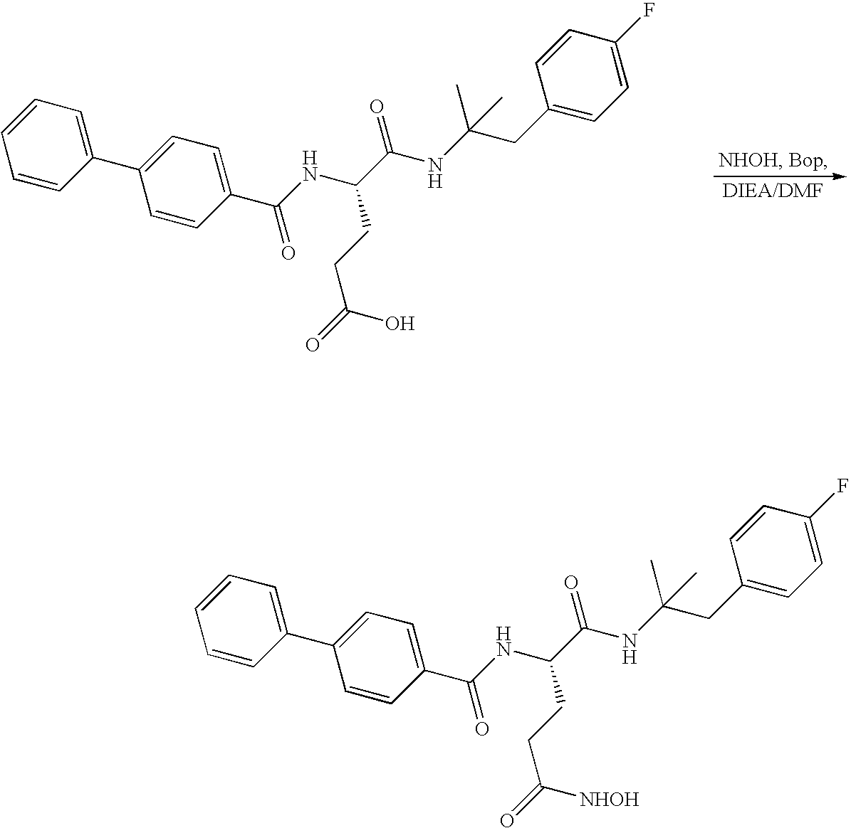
C1(C(NC(C(NC(CC2=CC=C(F)C=C2)(C)C)=O)CCC(=O)[NHOH])=O)=CC=C(C2=CC=CC=C2)C=C1.C1(C(NC(C(NC(CC2=CC=C(F)C=C2)(C)C)=O)CCC(=O)O)=O)=CC=C(C2=CC=CC=C2)C=C1
